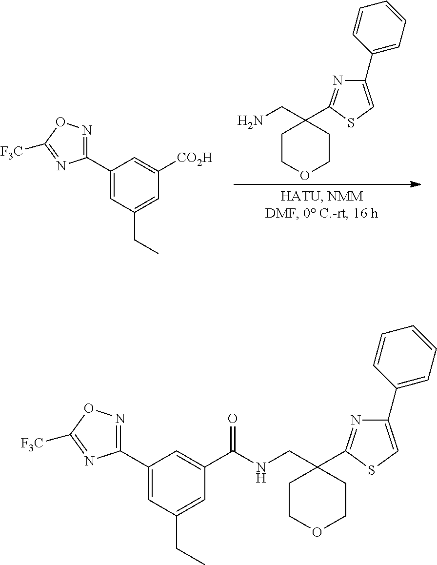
C1(C2=NOC([F3C])=N2)=CC(CC)=CC([CO2H])=C1.C1COCCC1(CN)C1=NC(C2=CC=CC=C2)=CS1.C1(C2=NOC([F3C])=N2)=CC(CC)=CC(C(NCC2(C3=NC(C4=CC=CC=C4)=CS3)CCOCC2)=O)=C1
